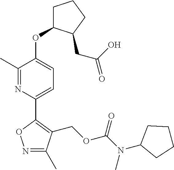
C1(C)=NC(C2=C(COC(N(C3CCCC3)C)=O)C(C)=NO2)=CC=C1OC1CCCC1CC(=O)O
